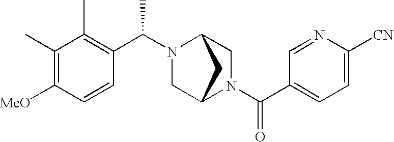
C1=C([CN])N=CC(C(N2CC3N(C(C4=C(C)C(C)=C([MeO])C=C4)C)CC2C3)=O)=C1
